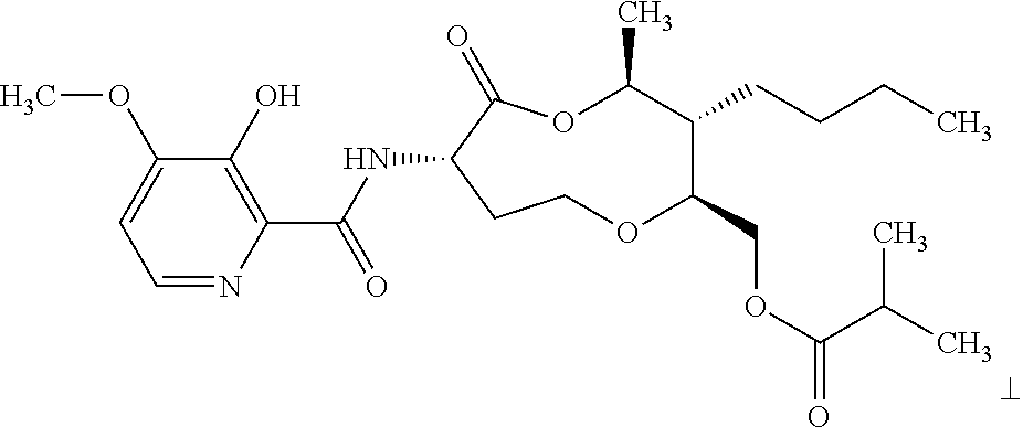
C1=NC(C(NC2C(=O)OC(C)C(CCCC)C(COC(=O)C(C)C)OCC2)=O)=C(O)C(OC)=C1
